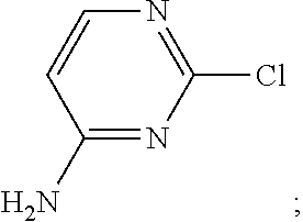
C1(N)=NC(Cl)=NC=C1
